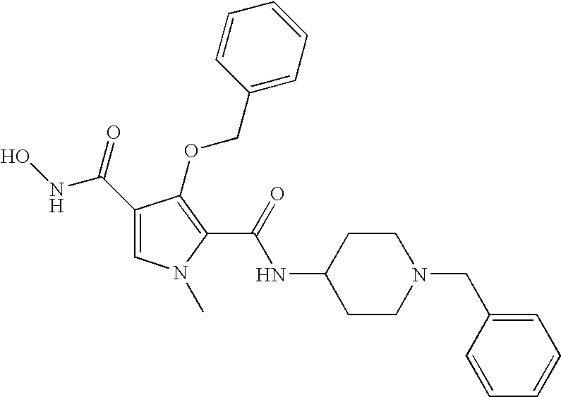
C1(C(NO)=O)=CN(C)C(C(NC2CCN(CC3=CC=CC=C3)CC2)=O)=C1OCC1=CC=CC=C1
